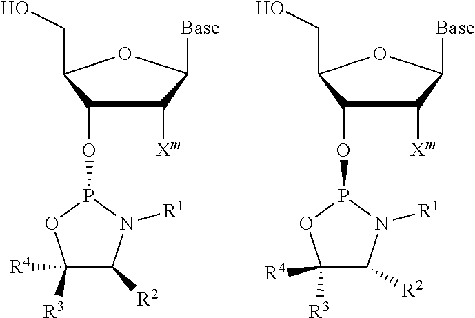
C(O)C1C(OP2N([R1])C([R2])C([R3])([R4])O2)C([Xm])C([Base])O1.C(O)C1C(OP2N([R1])C([R2])C([R3])([R4])O2)C([Xm])C([Base])O1
